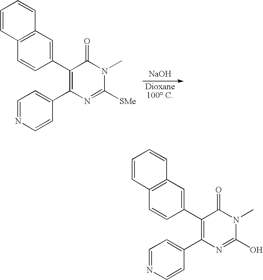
C1=CC2=C(C=C1)C=C(C1=C(C3=CC=NC=C3)N=C([SMe])N(C)C1=O)C=C2.[NaOH].C1=CC2=C(C=C1)C=C(C1=C(C3=CC=NC=C3)N=C(O)N(C)C1=O)C=C2
